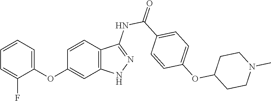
C1=CC=C(OC2=CC3=C(C=C2)C(NC(=O)C2=CC=C(OC4CCN(C)CC4)C=C2)=NN3)C(F)=C1
